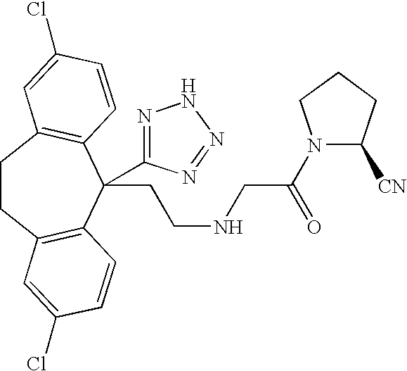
C1CC2=C(C(CCNCC(N3C([CN])CCC3)=O)(C3=NNN=N3)C3=C1C=C(Cl)C=C3)C=CC(Cl)=C2
